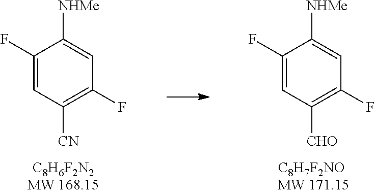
C1(F)=CC([CN])=C(F)C=C1[NHMe].C1(F)=CC([CHO])=C(F)C=C1[NHMe]
